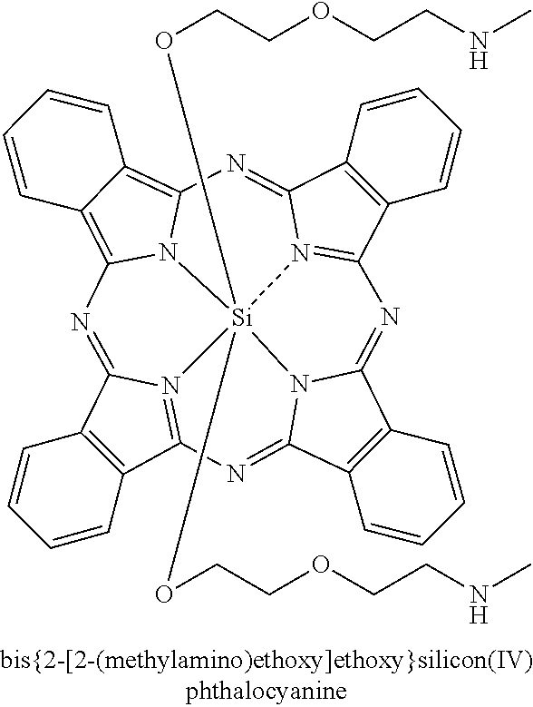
C12=C(C3=N4C1=NC1=C5C(=C6N1[Si]41(OCCOCCNC)(OCCOCCNC)N4=C(C7=C(C4=N6)C=CC=C7)N=C4C6=C(C(=N3)N41)C=CC=C6)C=CC=C5)C=CC=C2
